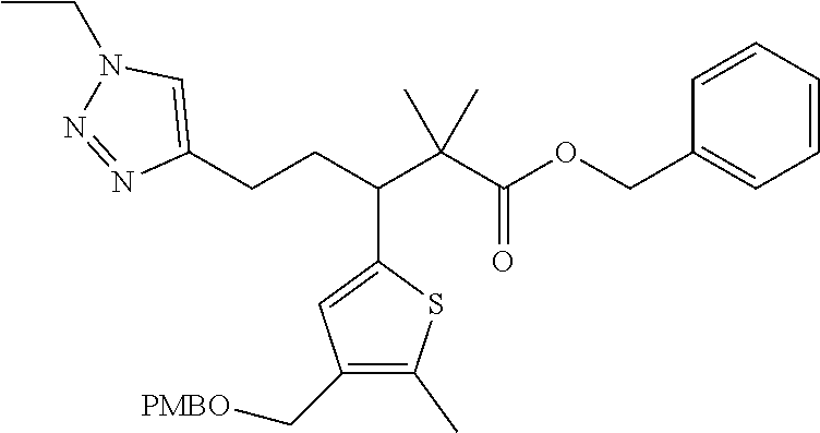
C1(CCC(C(C(OCC2=CC=CC=C2)=O)(C)C)C2=CC(C[PMBO])=C(C)S2)=CN(CC)N=N1
